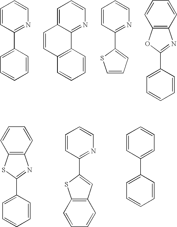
C1=CC(C2=CC=CC=C2)=NC=C1.C1=C2C(=NC=C1)C1=C(C=C2)C=CC=C1.C1=CC(C2=CC=CS2)=NC=C1.C12=C(C=CC=C1)N=C(C1=CC=CC=C1)O2.C12=C(C=CC=C1)N=C(C1=CC=CC=C1)S2.C1=CC(C2=CC3=C(S2)C=CC=C3)=NC=C1.C1=CC(C2=CC=CC=C2)=CC=C1
